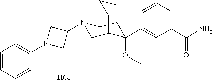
C1(C(N)=O)=CC=CC(C2(OC)C3CN(C4CN(C5=CC=CC=C5)C4)CC2CCC3)=C1.Cl
